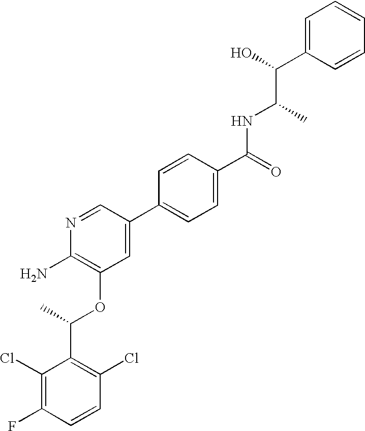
C1(Cl)=C(F)C=CC(Cl)=C1C(C)OC1=C(N)N=CC(C2=CC=C(C(=O)NC(C(C3=CC=CC=C3)O)C)C=C2)=C1
